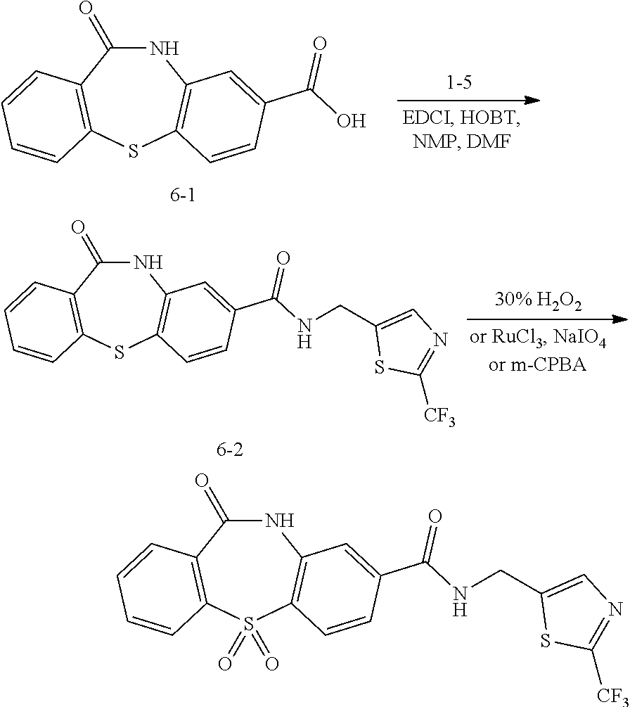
N1C(=O)C2=C(S(=O)(=O)C3=C1C=C(C(NCC1=CN=C([CF3])S1)=O)C=C3)C=CC=C2.N1C(=O)C2=C(SC3=C1C=C(C(O)=O)C=C3)C=CC=C2.N1C(=O)C2=C(SC3=C1C=C(C(NCC1=CN=C([CF3])S1)=O)C=C3)C=CC=C2
